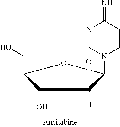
C1(O)C(CO)OC2C1([H])OC1=NC(=N)CCN21
